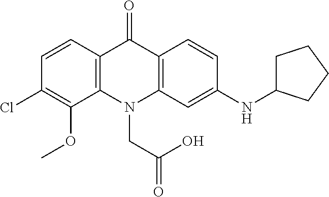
C12=C(N(CC(=O)O)C3=C(C1=O)C=CC(NC1CCCC1)=C3)C(OC)=C(Cl)C=C2
